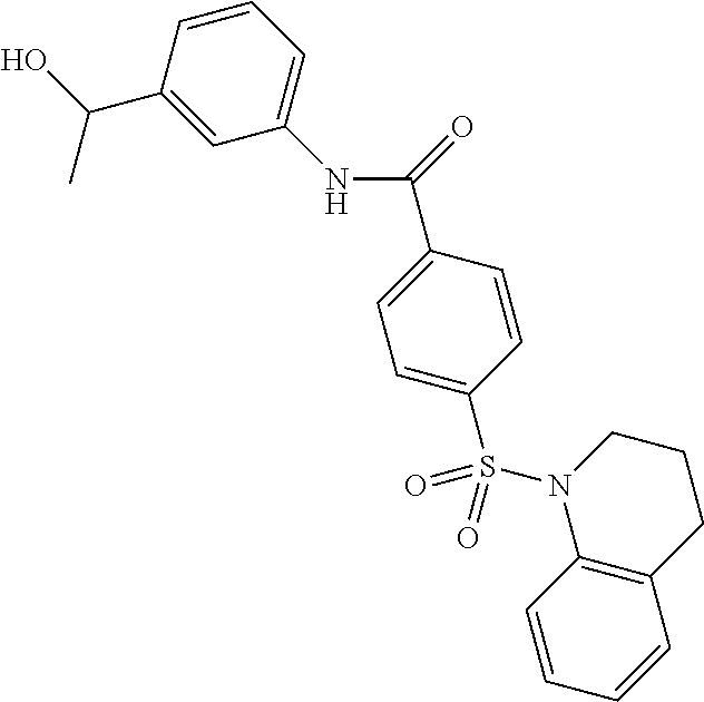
C(C1=CC=C(S(N2C3=C(CCC2)C=CC=C3)(=O)=O)C=C1)(=O)NC1=CC=CC(C(O)C)=C1
